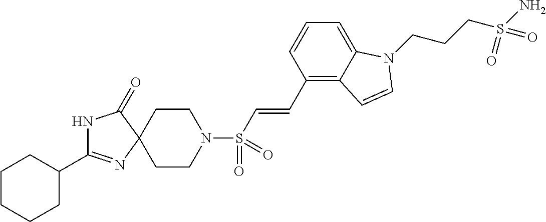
C1CN(S(C=CC2=C3C(=CC=C2)N(CCCS(N)(=O)=O)C=C3)(=O)=O)CCC12N=C(C1CCCCC1)NC2=O
